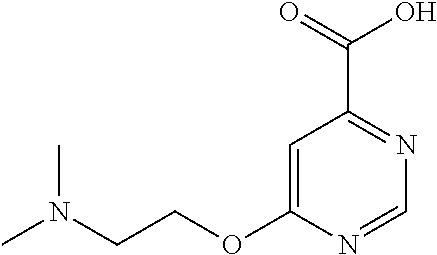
C1=C(OCCN(C)C)N=CN=C1C(=O)O
